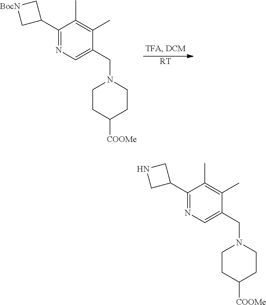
[RT].C1(C2C[BocN]C2)=NC=C(CN2CCC([COOMe])CC2)C(C)=C1C.C1(C2CNC2)=NC=C(CN2CCC([COOMe])CC2)C(C)=C1C
